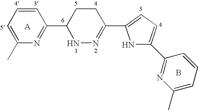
[A].C1=C(C)N=C(C2NN=C(C3=CC=C(C4=NC(C)=CC=C4)N3)CC2)C=C1.B
